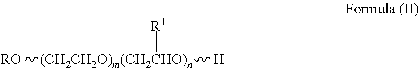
[(CH2CH2O)m(CH2CHO)n]([RO])([H])[R1]
